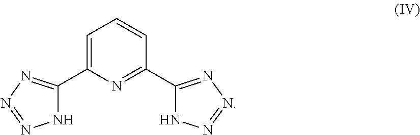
N1C(C2=CC=CC(C3=NN=NN3)=N2)=NN=N1
